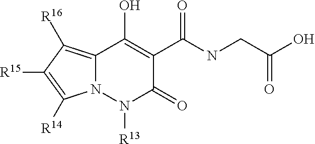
C12=C([R16])C([R15])=C([R14])N1N([R13])C(=O)C(C(NCC(O)=O)=O)=C2O
